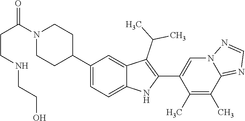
N1(C(CCNCCO)=O)CCC(C2=CC=C3C(=C2)C(C(C)C)=C(C2=CN4C(=NC=N4)C(C)=C2C)N3)CC1
